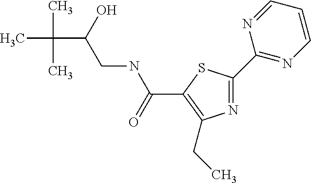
N1=C(C2=NC=CC=N2)SC(C(NCC(O)C(C)(C)C)=O)=C1CC
